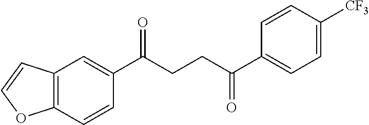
C12=C(C=CC(C(CCC(C3=CC=C([CF3])C=C3)=O)=O)=C1)OC=C2
